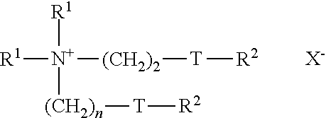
[R1][N+]([R1])([(CH2)n][T][R2])[(CH2)2][T][R2].[X-]
